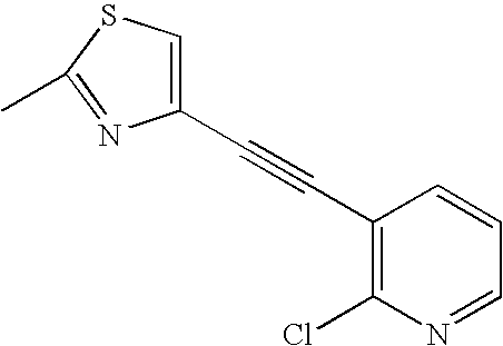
C1(C#CC2=CSC(C)=N2)=C(Cl)N=CC=C1
